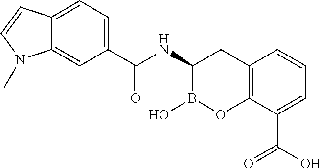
C12=C(C(C(O)=O)=CC=C1)OB(O)C(NC(=O)C1=CC=C3C(=C1)N(C)C=C3)C2
